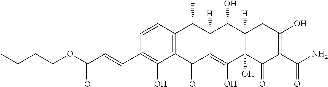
C1=CC2=C(C(O)=C1C=CC(OCCCC)=O)C(=O)C1=C(O)C3(O)C([H])(C(O)C1([H])C2C)CC(O)=C(C(N)=O)C3=O
